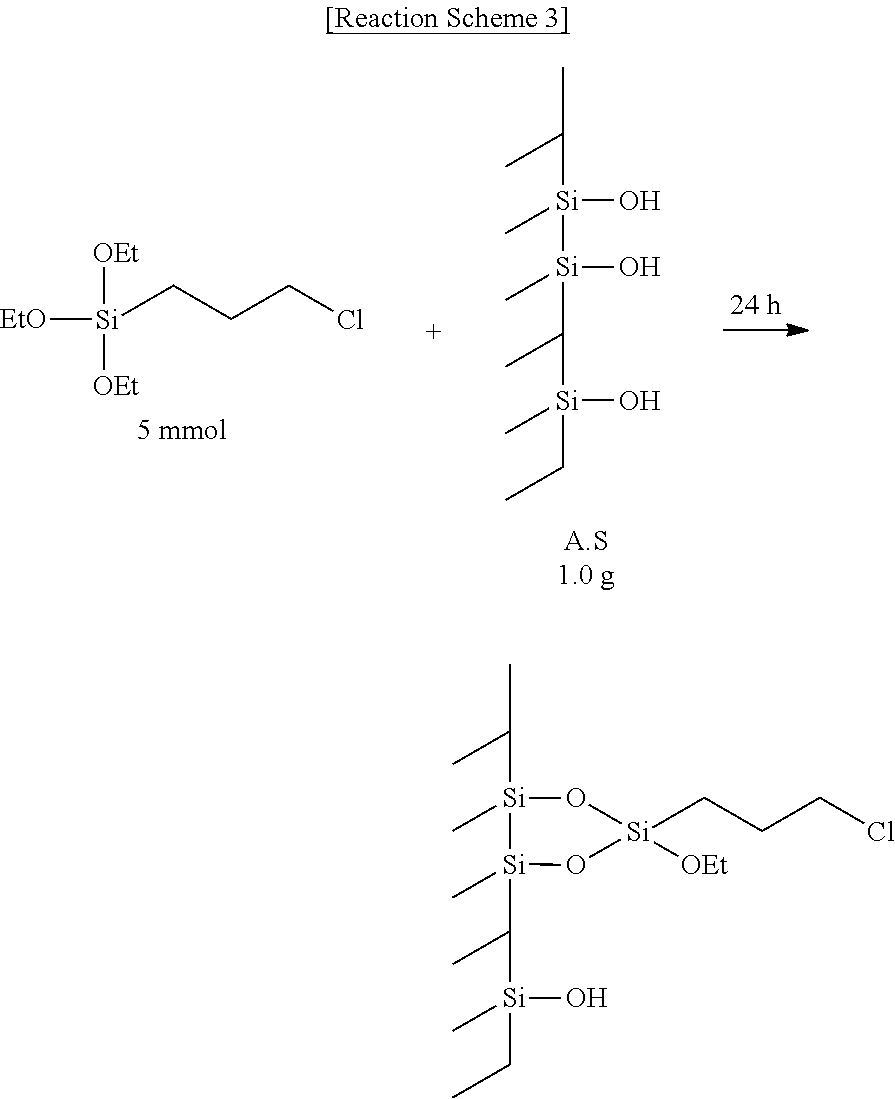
[EtO][Si]([OEt])([OEt])CCCCl.[Si]([Si](C(C)C)(C)O)(C)(O)C([Si](CC)(C)O)C.[Si]1([OEt])(CCCCl)O[Si](C(C)C)(C)[Si](C)(C([Si](CC)(C)O)C)O1
